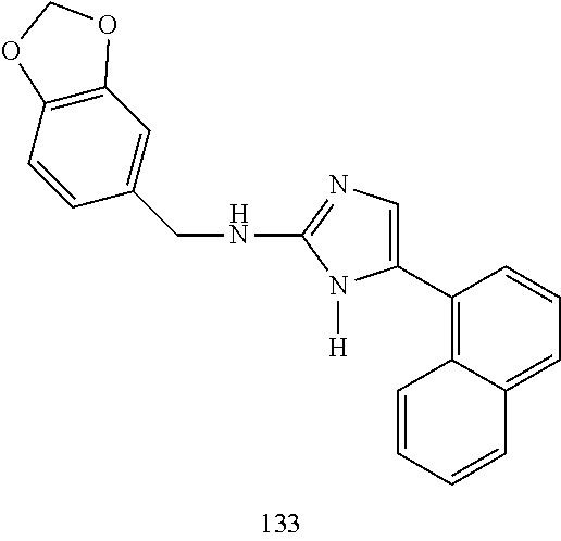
C1(C2=CN=C(NCC3=CC4=C(C=C3)OCO4)N2[H])=C2C(=CC=C1)C=CC=C2
